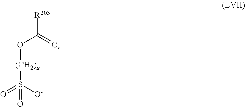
[R203]C(=O)O[(CH2)u]S(=O)([O-])=O
